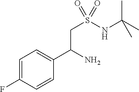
C1=C(F)C=CC(C(N)CS(NC(C)(C)C)(=O)=O)=C1
